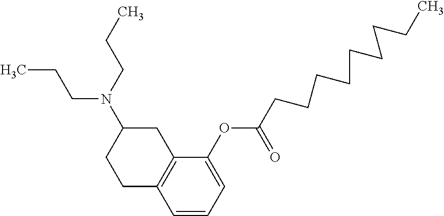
CCCN(C1CCC2=C(C1)C(OC(CCCCCCCCC)=O)=CC=C2)CCC
